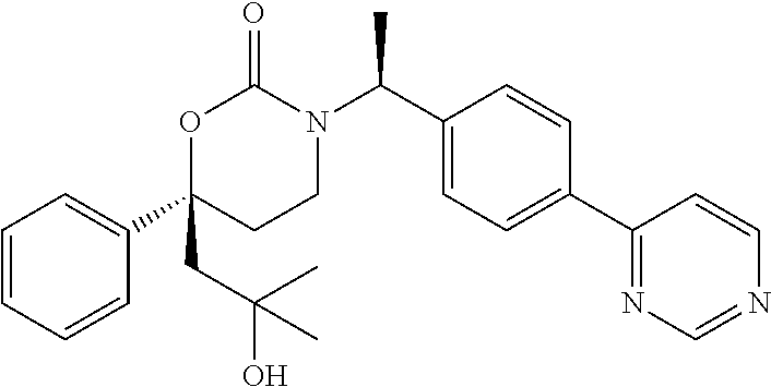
C1=CC=CC(C2(CC(O)(C)C)CCN(C(C3=CC=C(C4=NC=NC=C4)C=C3)C)C(=O)O2)=C1
